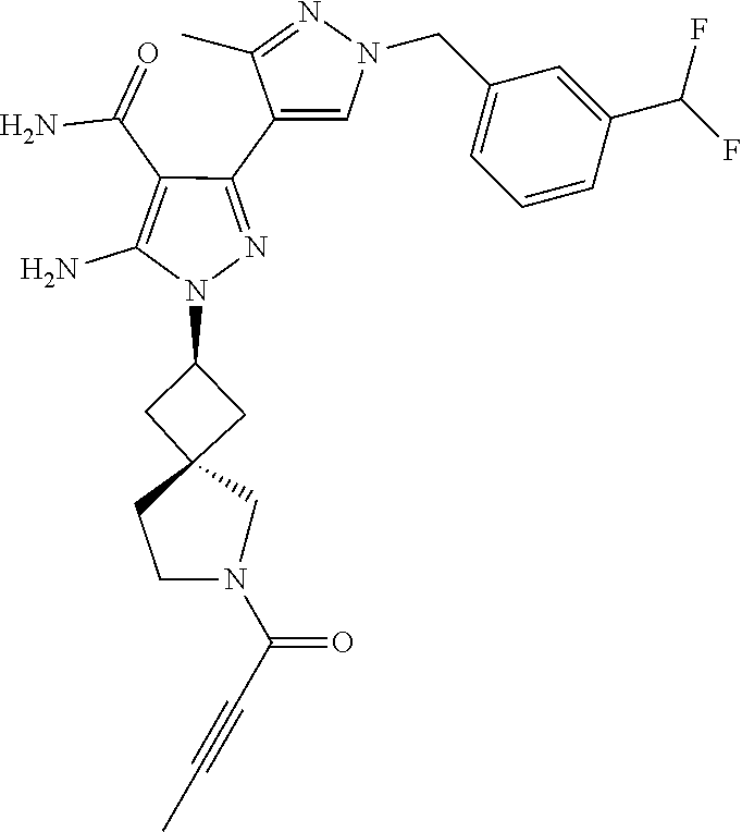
C1C(N2N=C(C3=CN(CC4=CC=CC(C(F)F)=C4)N=C3C)C(C(N)=O)=C2N)CC12CN(C(C#CC)=O)CC2
